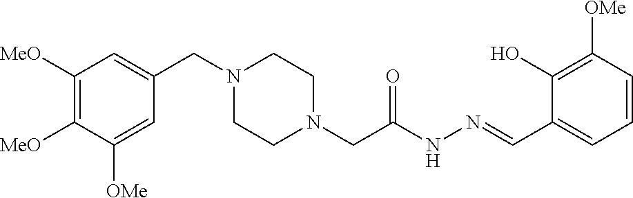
C1([MeO])=C([MeO])C([OMe])=CC(CN2CCN(CC(NN=CC3=CC=CC([OMe])=C3O)=O)CC2)=C1
